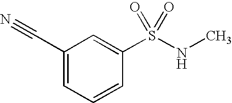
C1(C#N)=CC=CC(S(NC)(=O)=O)=C1
